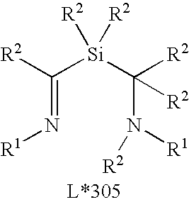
C(=N[R1])([Si](C(N([R1])[R2])([R2])[R2])([R2])[R2])[R2]
